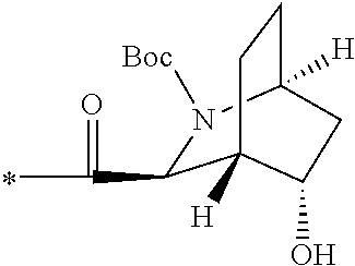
C1(C(=O)C)N([Boc])C2([H])CCC1([H])C(O)C2
